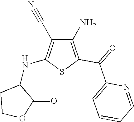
C1(N)=C(C(=O)C2=CC=CC=N2)SC(NC2CCOC2=O)=C1C#N
